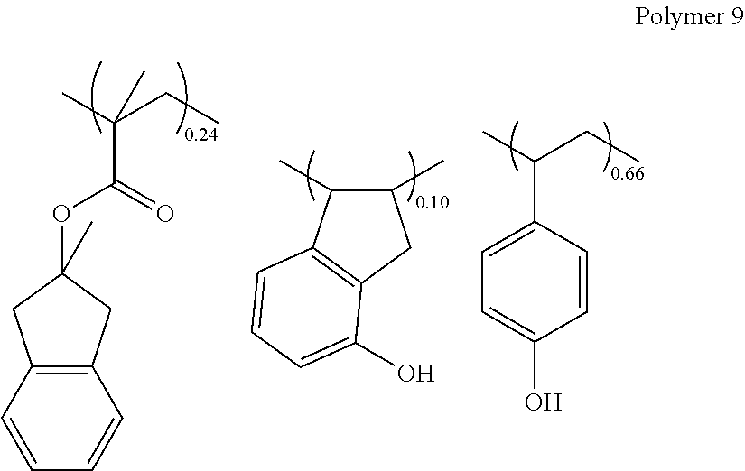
C12=C(C=CC=C1)CC(OC(C(C)(CC)C)=O)(C)C2.C1(C)C(C)C2=C(C1)C(O)=CC=C2.C1(C(C)CC)=CC=C(O)C=C1
